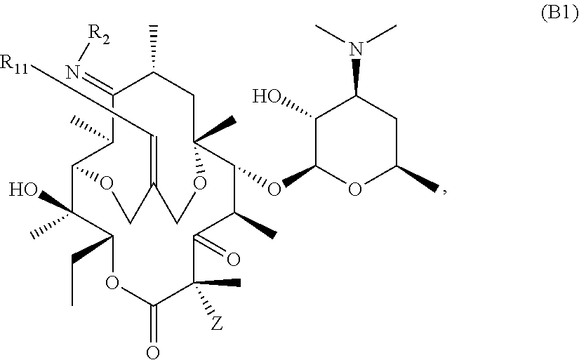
C1(O)C(OC2C(C)C(=O)C(C)([Z])C(=O)OC(CC)C(O)(C)C3C(C)C(=N[R2])C(C)CC2(C)OCC(=C[R11])CO3)OC(C)CC1N(C)C
